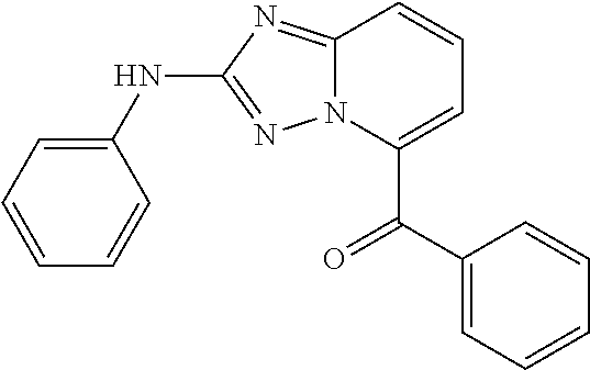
C(C1=CC=CC2=NC(NC3=CC=CC=C3)=NN12)(C1=CC=CC=C1)=O
